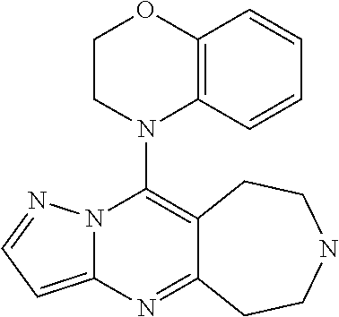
N12C(=CC=N1)N=C1C(=C2N2C3=C(OCC2)C=CC=C3)CCNCC1
